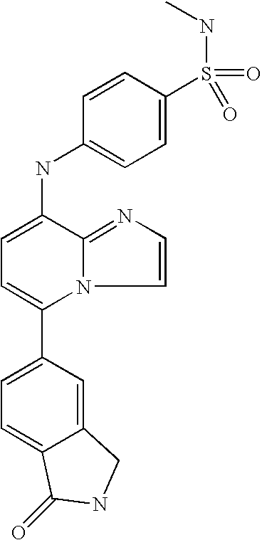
C1(C2=CC=C3C(=C2)CNC3=O)=CC=C(NC2=CC=C(S(=O)(=O)NC)C=C2)C2=NC=CN12
